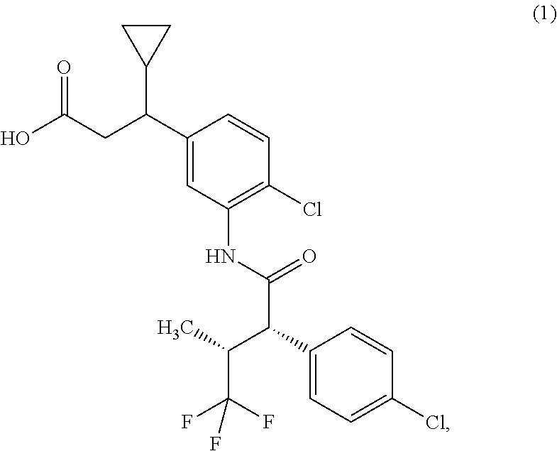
C1(C(CC(O)=O)C2CC2)=CC(NC(C(C(C)C(F)(F)F)C2=CC=C(Cl)C=C2)=O)=C(Cl)C=C1
